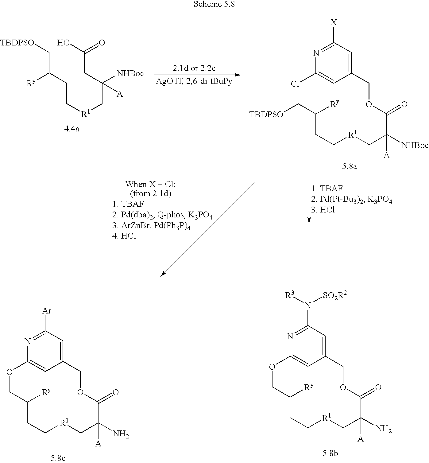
C1(Cl)=CC(COC(C([NHBoc])(C[R1]CCC([Ry])C[TBDPSO])[A])=O)=CC([X])=N1.[TBDPSO]CC([Ry])CC[R1]CC(CC(=O)O)([A])[NHBoc].C12=CC(=CC([Ar])=N1)COC(=O)C(N)([A])C[R1]CCC([Ry])CO2.C12=CC(=CC(N([R3])[SO2R2])=N1)COC(=O)C(N)([A])C[R1]CCC([Ry])CO2
